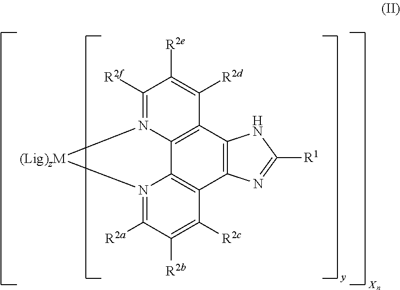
C1([R2f])=N2C3=C(C([R2d])=C1[R2e])C1=C(C4=C3N(=C([R2a])C([R2b])=C4[R2c])[(Lig)zM]2)N=C([R1])N1
